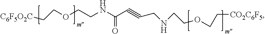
[C6F5O2C]CCOCCNC(=O)C#CCNCCOCC[CO2C6F5]
